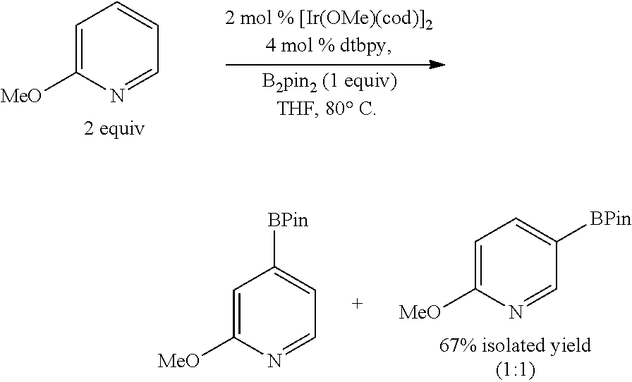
C1=C([MeO])N=CC=C1.C1=C([MeO])N=CC=C1[BPin].C1=C([MeO])N=CC([BPin])=C1
